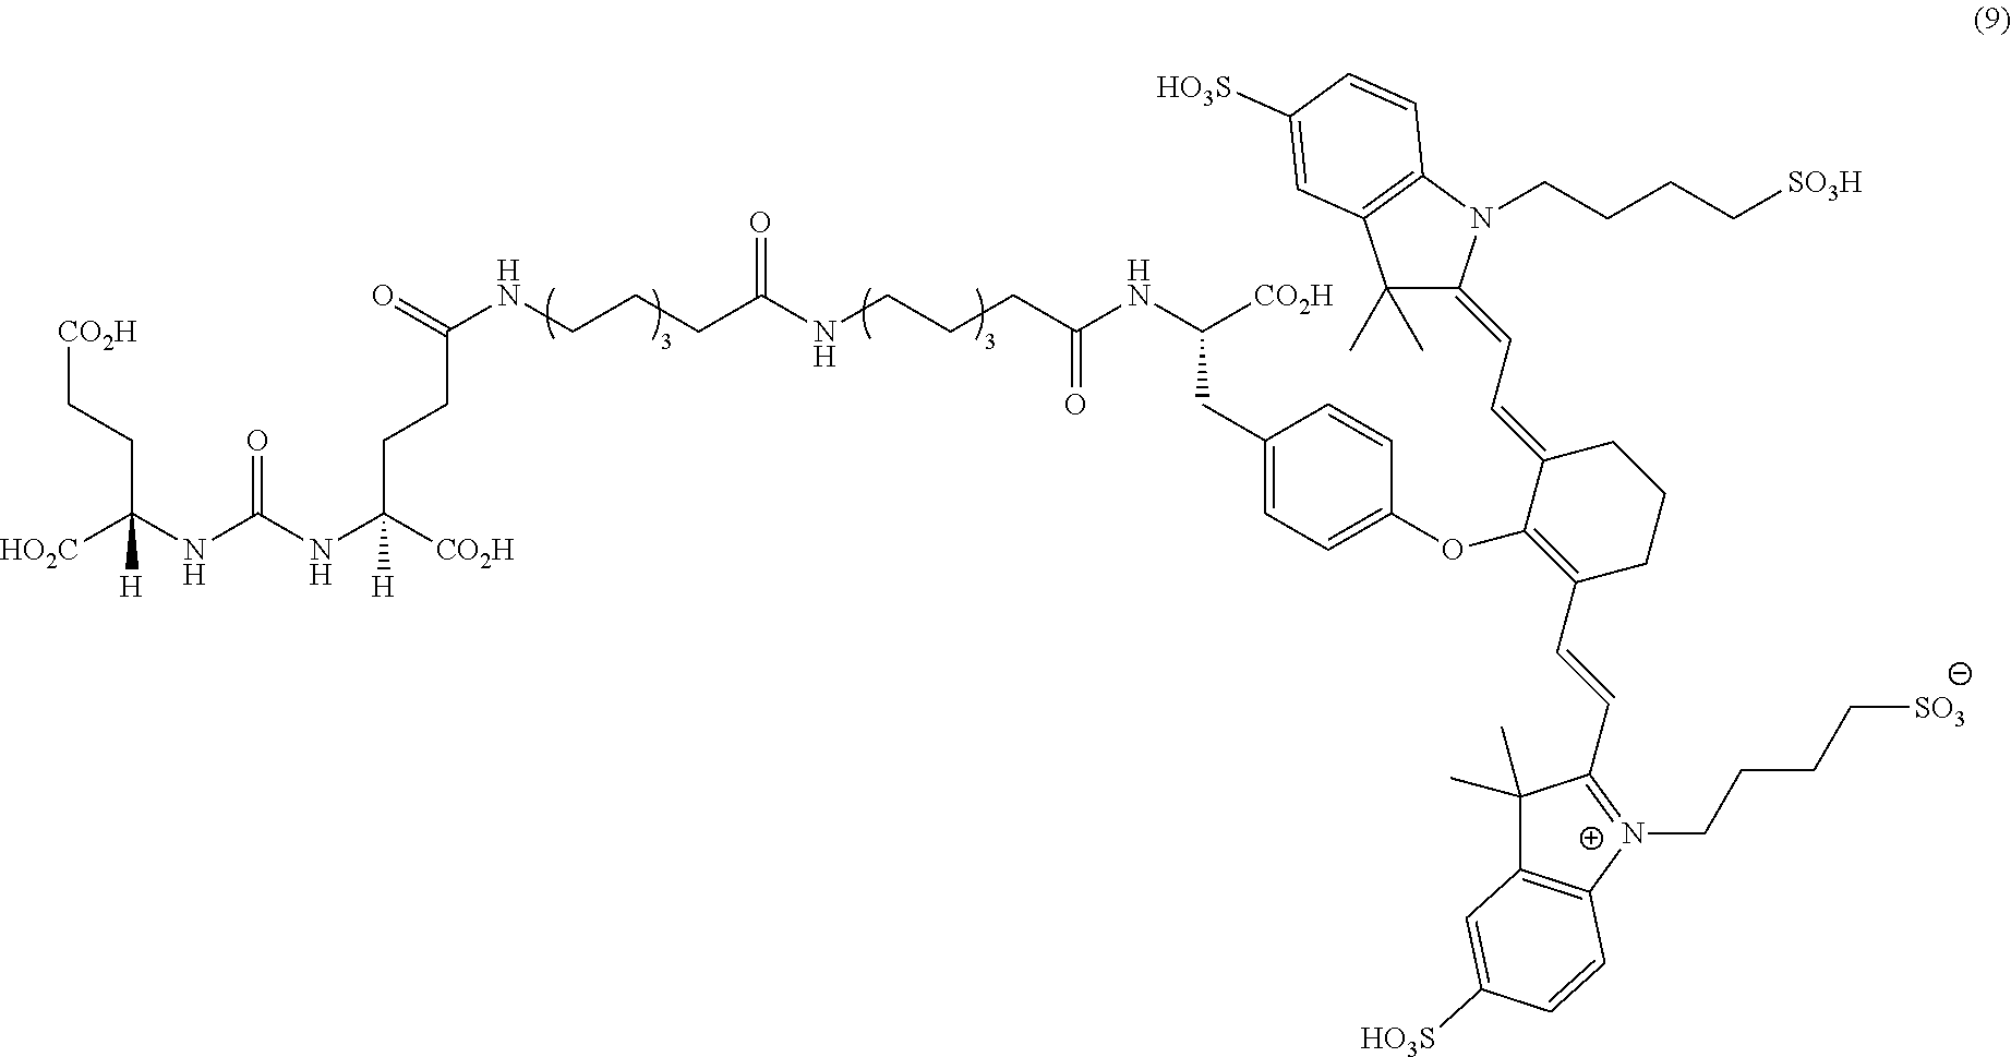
[HO2C]C(NC(NC([CO2H])([H])CCC(NCCCC(NCCCC(NC([CO2H])CC1=CC=C(OC2=C(C=CC3=[N+](CCCC[SO3])C4=C(C3(C)C)C=C([HO3S])C=C4)CCCC2=CC=C2C(C)(C)C3=C(N2CCCC[SO3H])C=CC([HO3S])=C3)C=C1)=O)=O)=O)=O)(CC[CO2H])[H]
